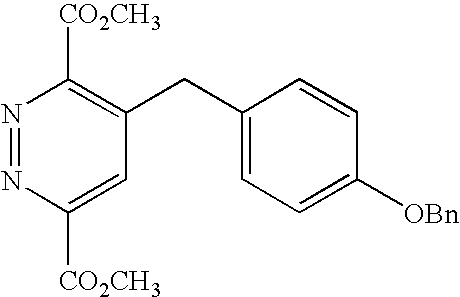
N1=NC([CO2CH3])=CC(CC2=CC=C([OBn])C=C2)=C1[CO2CH3]
